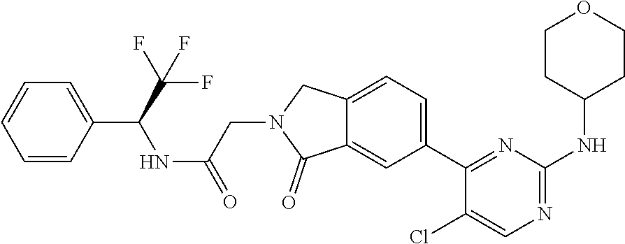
C12=CC(C3=NC(NC4CCOCC4)=NC=C3Cl)=CC=C1CN(CC(NC(C1=CC=CC=C1)C(F)(F)F)=O)C2=O
